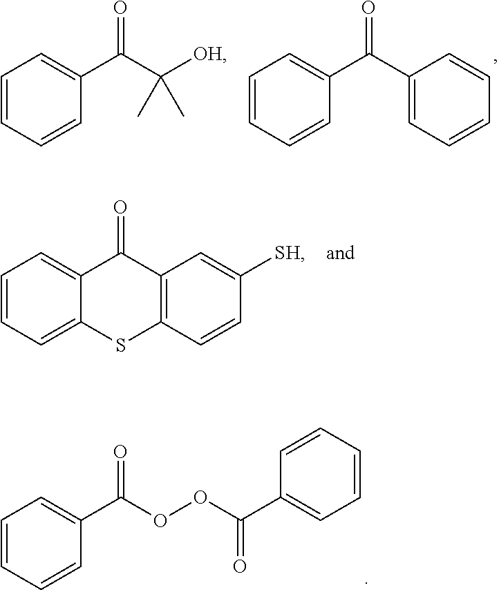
C1=CC=CC(C(OOC(C2=CC=CC=C2)=O)=O)=C1.C1=CC=CC(C(C2=CC=CC=C2)=O)=C1.C1=CC=CC(C(C([OH])(C)C)=O)=C1.C1=CC=C2C(=C1)C(=O)C1=C(C=CC([SH])=C1)S2
